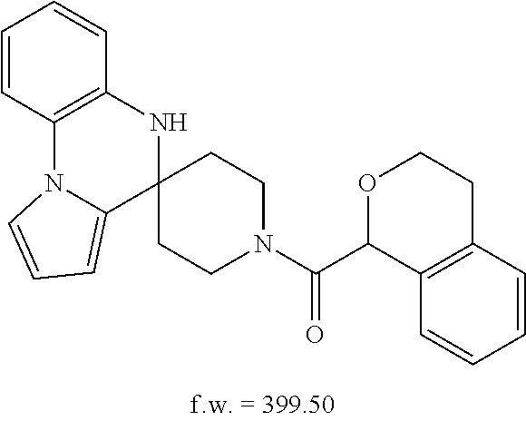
O1C(C(=O)N2CCC3(CC2)NC2=C(N4C3=CC=C4)C=CC=C2)C2=C(CC1)C=CC=C2
